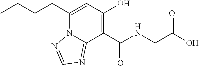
C(C1=CC(O)=C(C(NCC(O)=O)=O)C2=NC=NN12)CCC
